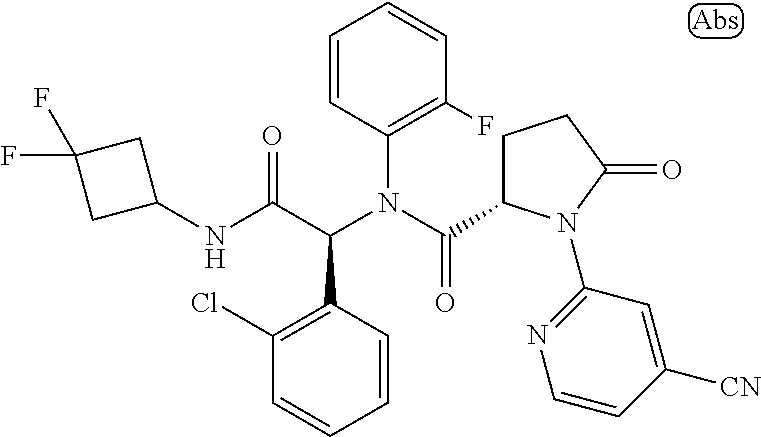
C1(N(C(C2CCC(=O)N2C2=NC=CC([CN])=C2)=O)C(C(NC2CC(F)(F)C2)=O)C2=C(Cl)C=CC=C2)=C(F)C=CC=C1
